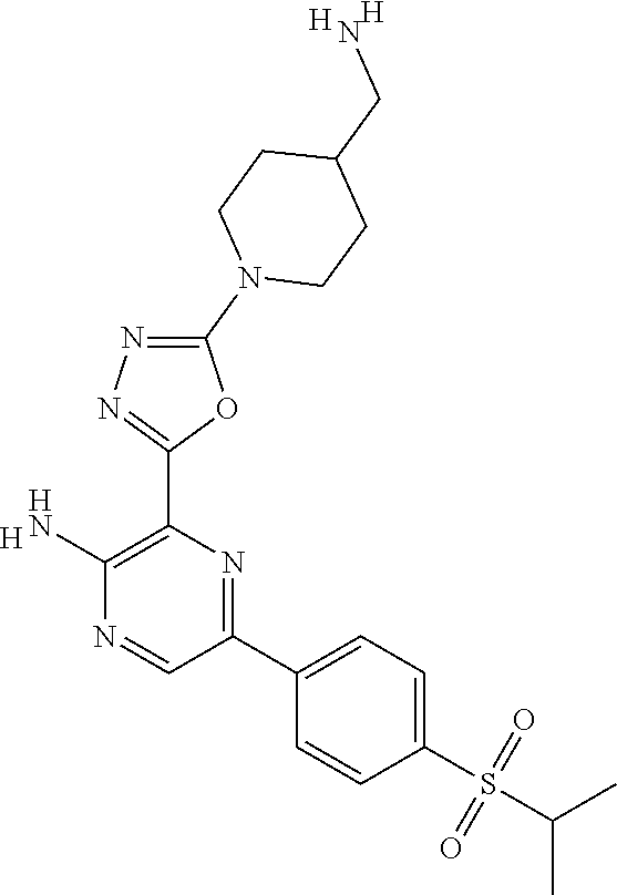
[H].C1(N)=C(C2=NN=C(N3CCC(CN)CC3)O2)N=C(C2=CC=C(S(=O)(=O)C(C)C)C=C2)C=N1.[H].[H]
